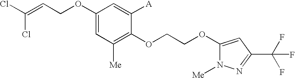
C1(OCC=C(Cl)Cl)=CC([Me])=C(OCCOC2=CC(C(F)(F)F)=NN2[Me])C([A])=C1
